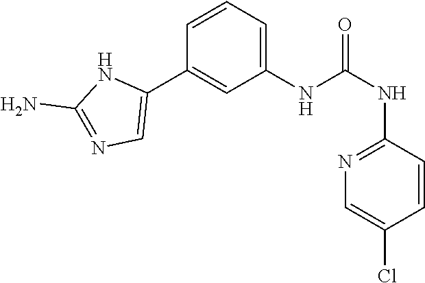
C1(NC(NC2=NC=C(Cl)C=C2)=O)=CC=CC(C2=CN=C(N)N2)=C1
